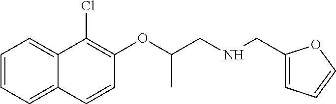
C1=CC=C2C(=C1)C(Cl)=C(OC(CNCC1=CC=CO1)C)C=C2
